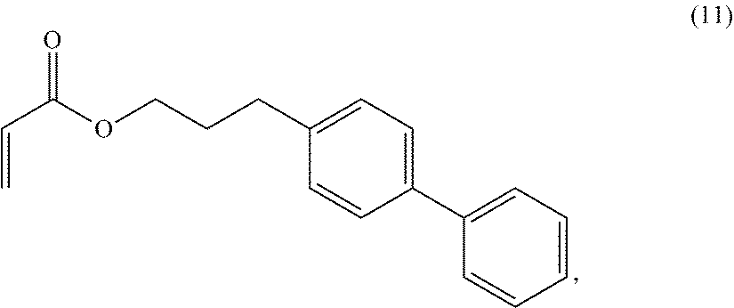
C(CCOC(C=C)=O)C1=CC=C(C2=CC=CC=C2)C=C1
